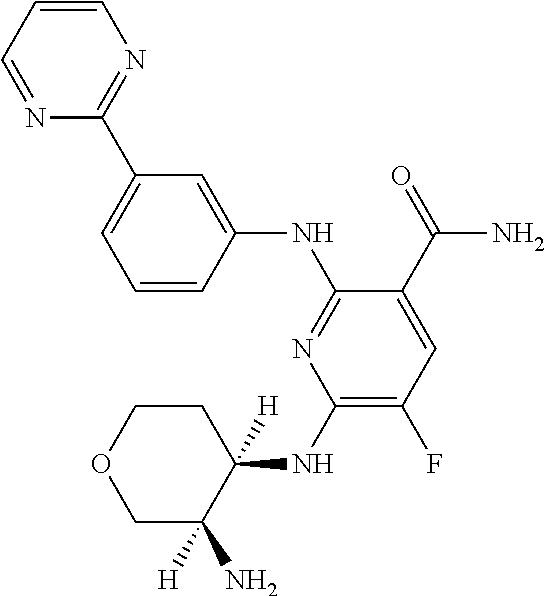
C1=CC(NC2=NC(NC3([H])CCOCC3(N)[H])=C(F)C=C2C(=O)N)=CC(C2=NC=CC=N2)=C1
